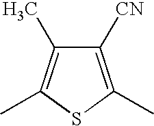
C1([CN])=C(C)SC(C)=C1C
